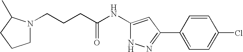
C(CCC(NC1=CC(C2=CC=C(Cl)C=C2)=NN1)=O)N1CCCC1C
